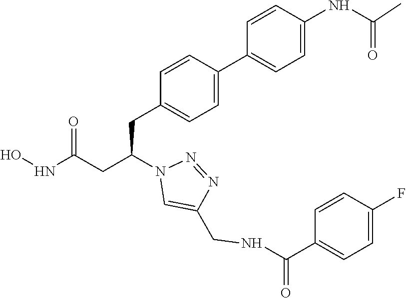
ONC(CC(N1C=C(CNC(C2=CC=C(F)C=C2)=O)N=N1)CC1=CC=C(C2=CC=C(NC(=O)C)C=C2)C=C1)=O
